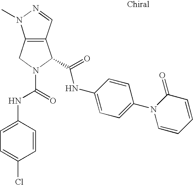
C12=C(C=NN1C)C(C(=O)NC1=CC=C(N3C=CC=CC3=O)C=C1)N(C(=O)NC1=CC=C(Cl)C=C1)C2
